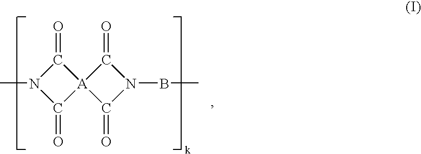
C1(=O)N(C)C(=O)[A]12C(=O)N(BC)C2=O
